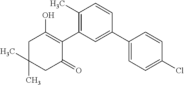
C1(C2=C(C)C=CC(C3=CC=C(Cl)C=C3)=C2)=C(O)CC(C)(C)CC1=O
